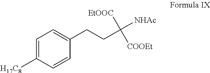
C1=C([H17C8])C=CC(CCC([NHAc])([COOEt])[EtOOC])=C1
